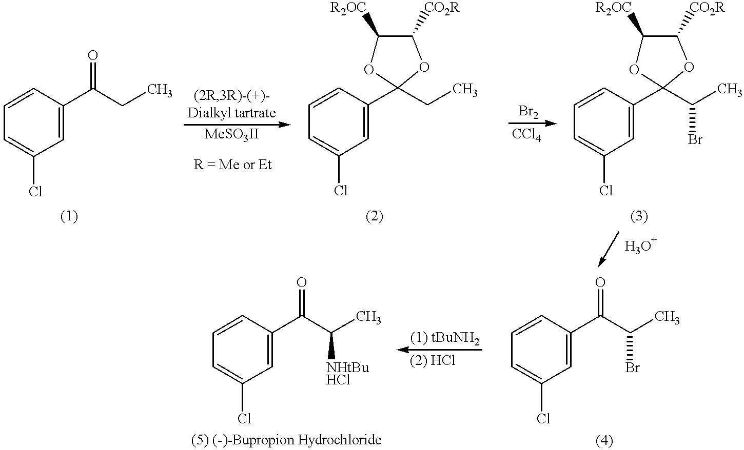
C1=C(Cl)C=C(C(CC)=O)C=C1.C1=C(Cl)C=C(C2(CC)OC([R2OC])C([CO2R])O2)C=C1.C1=C(Cl)C=C(C2(C(C)Br)OC([R2OC])C([CO2R])O2)C=C1.C1=C(Cl)C=C(C(C(C)Br)=O)C=C1.C1=C(Cl)C=C(C(C(C)[NHtBuHCl])=O)C=C1
